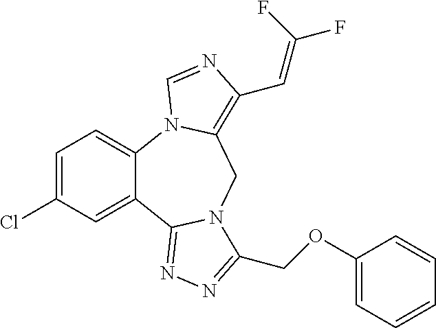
C12=CC=C(Cl)C=C1C1=NN=C(COC3=CC=CC=C3)N1CC1=C(C=C(F)F)N=CN21
